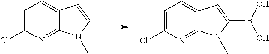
C1=C(Cl)N=C2C(=C1)C=C(B(O)O)N2C.C1=C(Cl)N=C2C(=C1)C=CN2C
